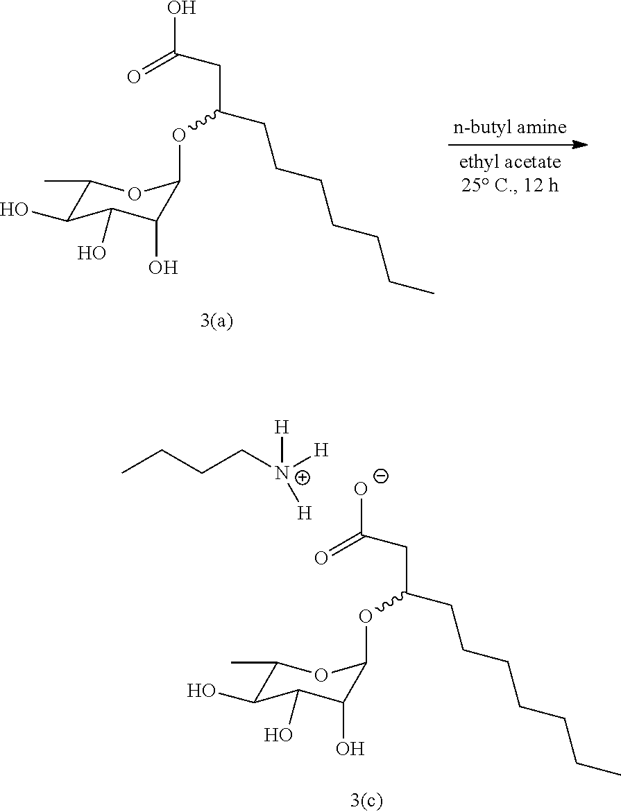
[N+]([H])([H])([H])CCCC.[O-]C(=O)CC(CCCCCCC)OC1C(O)C(O)C(O)C(C)O1.OC(=O)CC(CCCCCCC)OC1C(O)C(O)C(O)C(C)O1
